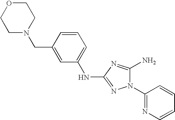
C1=CC(CN2CCOCC2)=CC(NC2=NN(C3=NC=CC=C3)C(N)=N2)=C1
